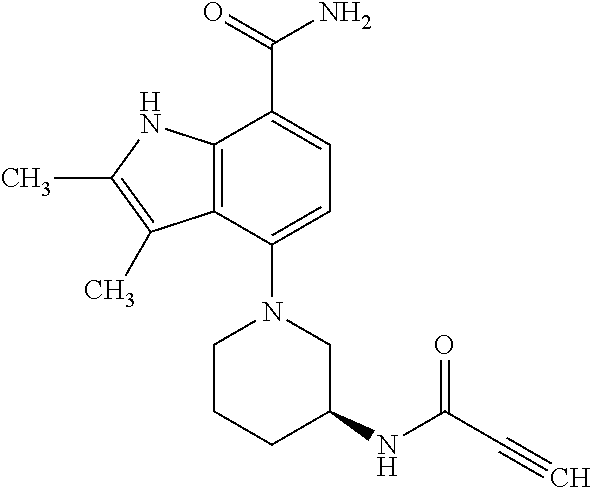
C1(N2CC(NC(C#C)=O)CCC2)=CC=C(C(=O)N)C2=C1C(C)=C(C)N2
